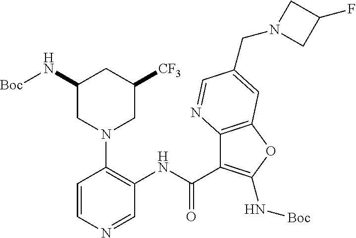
C1(NC(C2=C(N[Boc])OC3=C2N=CC(CN2CC(F)C2)=C3)=O)=C(N2CC(N[Boc])CC([CF3])C2)C=CN=C1
